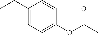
C1(CC)=CC=C(OC(C)=O)C=C1
